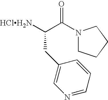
[HClH2N]C(C(N1CCCC1)=O)CC1=CN=CC=C1
